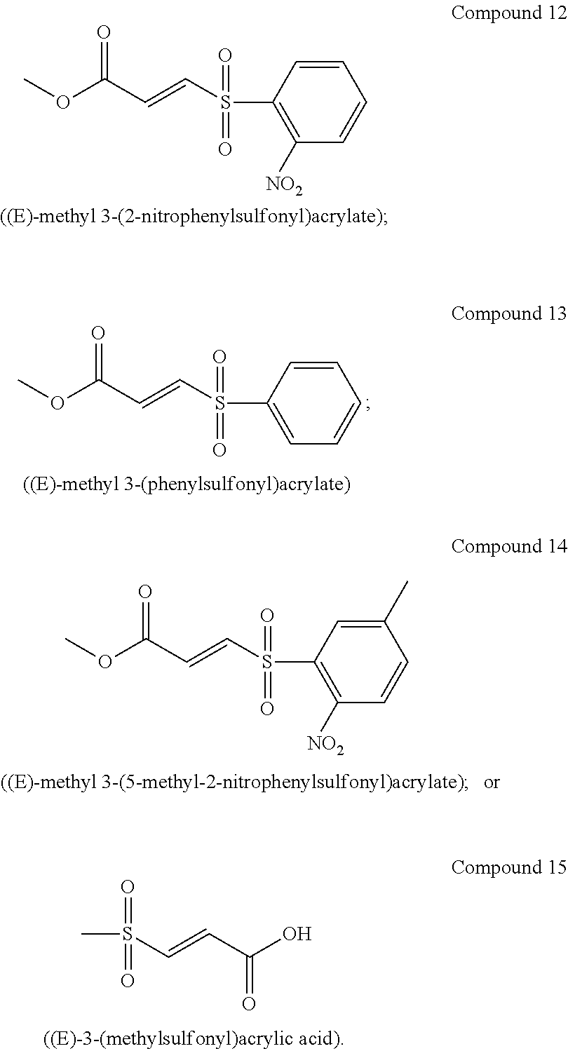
C1=CC(S(=O)(=O)C=CC(OC)=O)=CC=C1.C1=CC(S(=O)(=O)C=CC(OC)=O)=C([NO2])C=C1.S(C=CC(O)=O)(C)(=O)=O.C1(C)=CC(S(=O)(=O)C=CC(OC)=O)=C([NO2])C=C1
